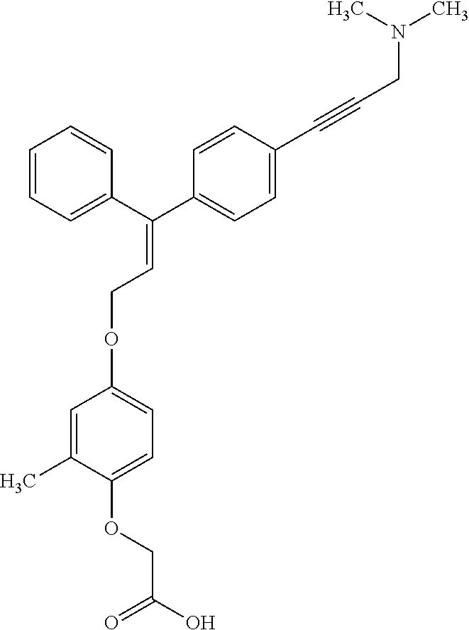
C1=CC=C(C(C2=CC=C(C#CCN(C)C)C=C2)=CCOC2=CC=C(OCC(O)=O)C(C)=C2)C=C1
